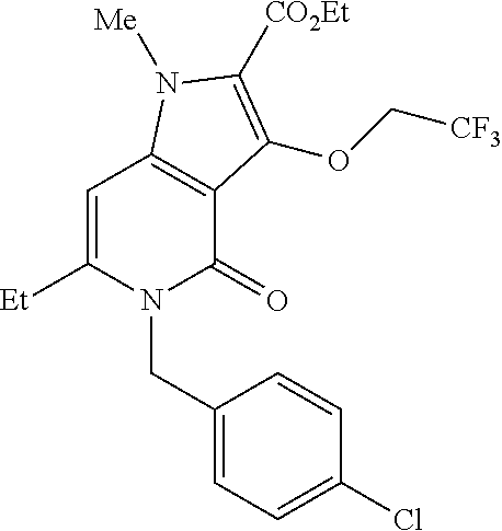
C1=C([Et])N(CC2=CC=C(Cl)C=C2)C(=O)C2=C1N([Me])C([CO2Et])=C2OC[CF3]
